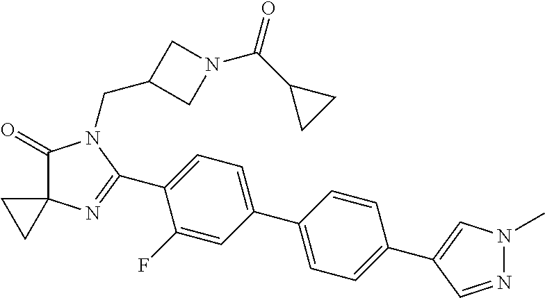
C1(=O)C2(N=C(C3=CC=C(C4=CC=C(C5=CN(C)N=C5)C=C4)C=C3F)N1CC1CN(C(C3CC3)=O)C1)CC2
